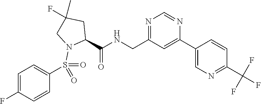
N1=C(CNC(=O)C2CC(C)(F)CN2S(=O)(=O)C2=CC=C(F)C=C2)C=C(C2=CN=C(C(F)(F)F)C=C2)N=C1
